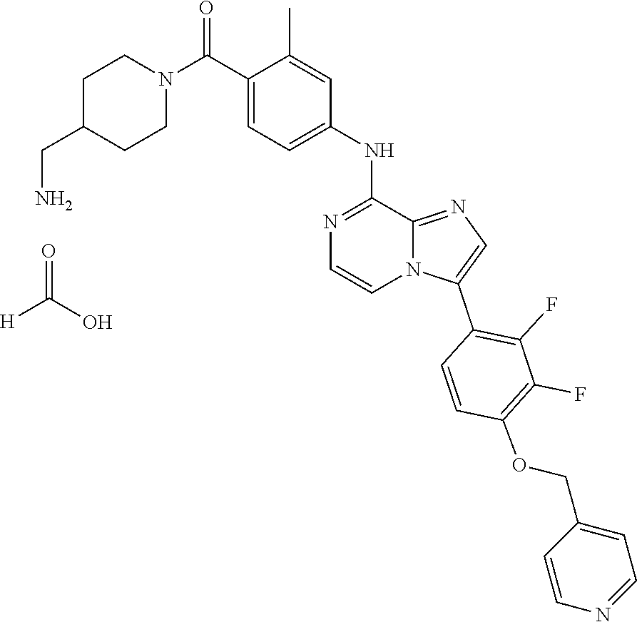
C1C(CN)CCN(C(C2=CC=C(NC3=NC=CN4C3=NC=C4C3=C(F)C(F)=C(OCC4=CC=NC=C4)C=C3)C=C2C)=O)C1.[H]C(O)=O
